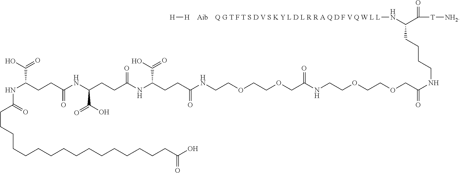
N(C(CCC(NC(CCC(NC(CCC(NCCOCCOCC(NCCOCCOCC(NCCCCC(N[Q G T F T S D V S K Y L D L R R A Q D F V Q W L L])C(=O)[T][NH2])=O)=O)=O)C(O)=O)=O)C(O)=O)=O)C(O)=O)C(CCCCCCCCCCCCCCCCC(O)=O)=O.[Aib].[H][H]
